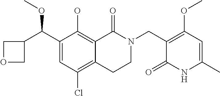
O1CC(C(C2=CC(Cl)=C3C(=C2O)C(=O)N(CC2=C(OC)C=C(C)NC2=O)CC3)OC)C1
